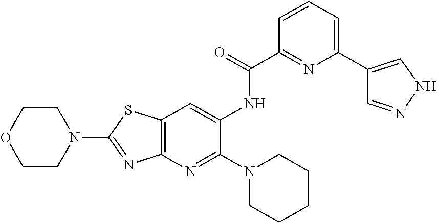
C1COCCN1C1=NC2=C(S1)C=C(NC(=O)C1=NC(C3=CNN=C3)=CC=C1)C(N1CCCCC1)=N2
